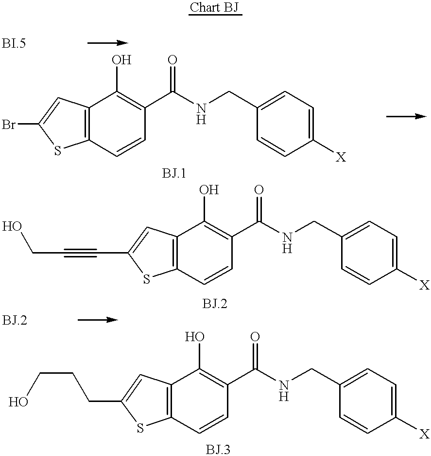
C12=C(C=CC(C(NCC3=CC=C([X])C=C3)=O)=C1O)SC(Br)=C2.C12=C(C=CC(C(NCC3=CC=C([X])C=C3)=O)=C1O)SC(C#CCO)=C2.C12=C(C=CC(C(NCC3=CC=C([X])C=C3)=O)=C1O)SC(CCCO)=C2
